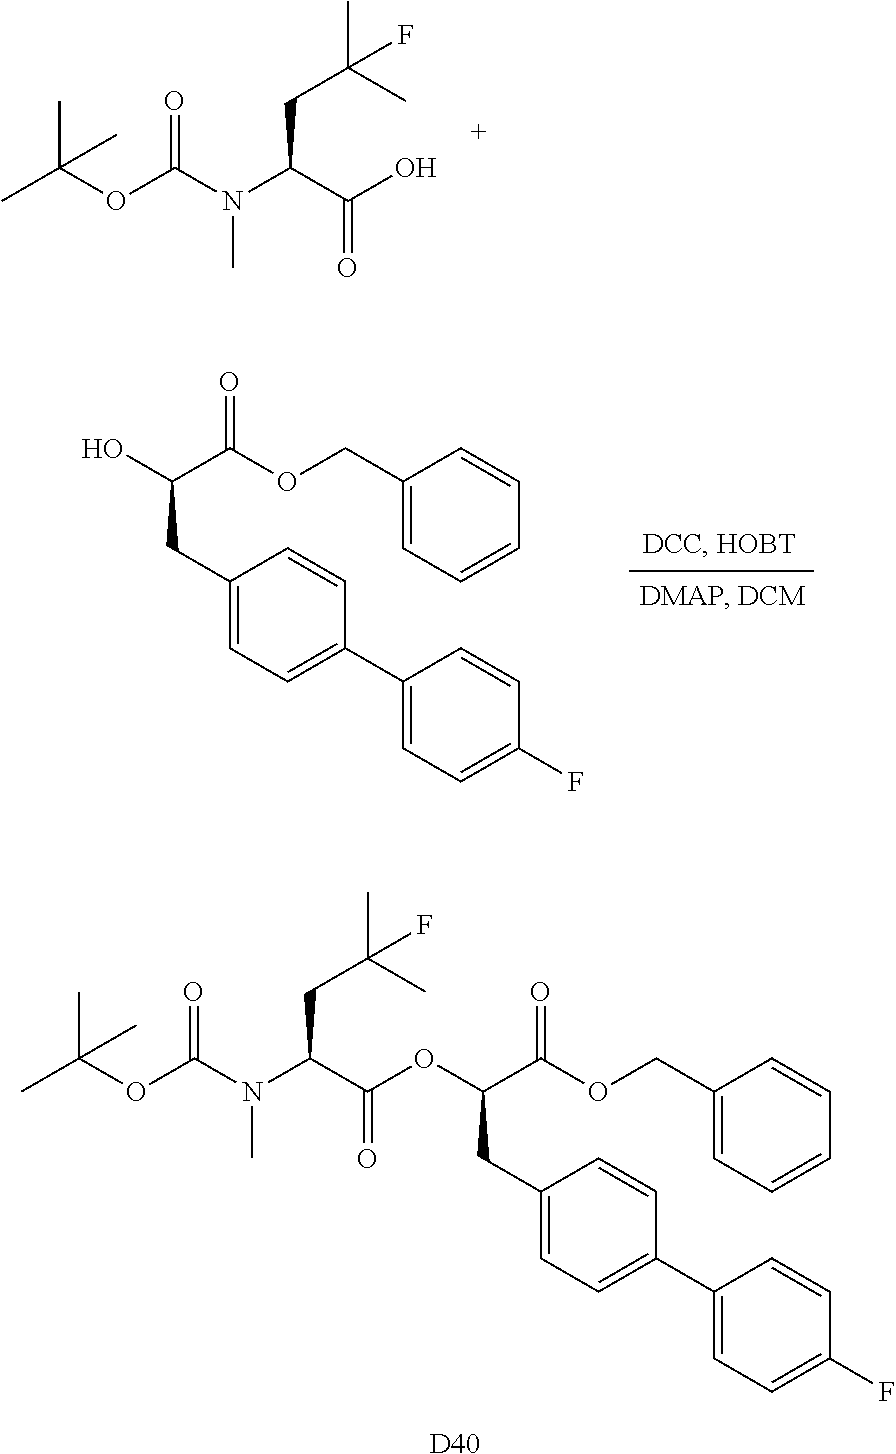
CC(OC(N(C(C(O)=O)CC(C)(C)F)C)=O)(C)C.C1(COC(C(O)CC2=CC=C(C3=CC=C(F)C=C3)C=C2)=O)=CC=CC=C1.[D40].CC(OC(N(C(C(=O)OC(C(OCC1=CC=CC=C1)=O)CC1=CC=C(C2=CC=C(F)C=C2)C=C1)CC(C)(C)F)C)=O)(C)C
